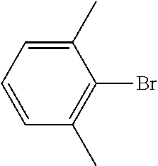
C1(C)=CC=CC(C)=C1Br
